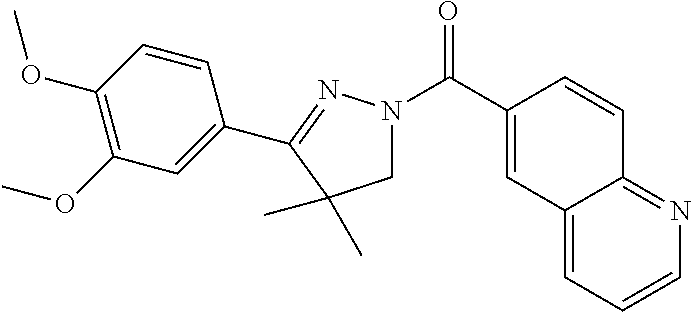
C12=NC=CC=C1C=C(C(N1CC(C)(C)C(C3=CC(OC)=C(OC)C=C3)=N1)=O)C=C2
